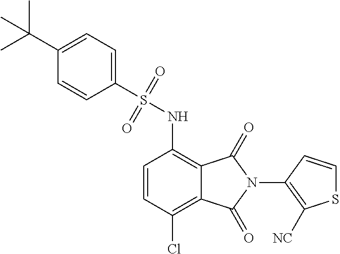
C1=CC(Cl)=C2C(=C1NS(C1=CC=C(C(C)(C)C)C=C1)(=O)=O)C(=O)N(C1=C([NC])SC=C1)C2=O
